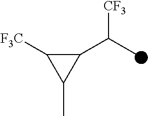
C1(C(C)[CF3])C([F3C])C1C
